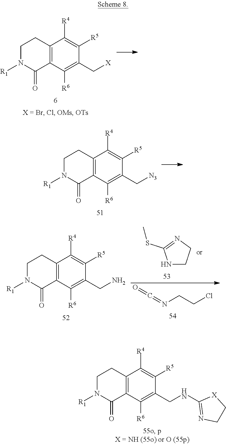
C1N([R1])C(=O)C2=C(C1)C([R4])=C([R5])C(CNC1=NCC[X]1)=C2[R6].C1N([R1])C(=O)C2=C(C1)C([R4])=C([R5])C(C[X])=C2[R6].C1N([R1])C(=O)C2=C(C1)C([R4])=C([R5])C(C[N3])=C2[R6].C1N([R1])C(=O)C2=C(C1)C([R4])=C([R5])C(CN)=C2[R6].N1CCN=C1SC.O=C=NCCCl
